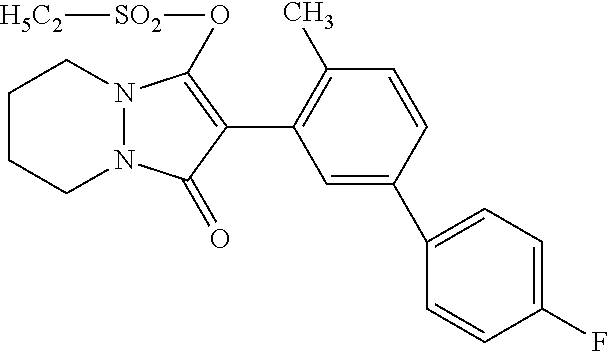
C1=C(C2=CC=C(F)C=C2)C=CC(C)=C1C1=C(O[SO2][H5C2])N2N(C1=O)CCCC2
